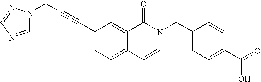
C(#CC1=CC=C2C(=C1)C(=O)N(CC1=CC=C(C(=O)O)C=C1)C=C2)CN1C=NC=N1
